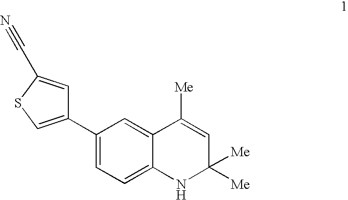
C1=C2C(=CC=C1C1=CSC(C#N)=C1)NC([Me])([Me])C=C2[Me]
